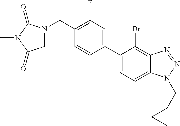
C1=C(C2=CC(F)=C(CN3CC(=O)N(C)C3=O)C=C2)C(Br)=C2C(=C1)N(CC1CC1)N=N2
